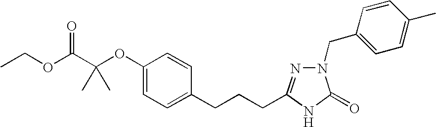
C1(OC(C(OCC)=O)(C)C)=CC=C(CCCC2=NN(CC3=CC=C(C)C=C3)C(=O)N2)C=C1
